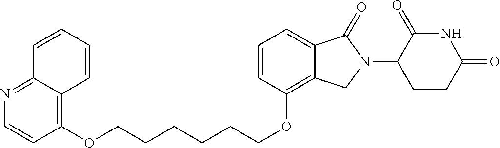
C(CCCCCOC1=C2C(=CC=C1)C(=O)N(C1C(=O)NC(=O)CC1)C2)OC1=C2C(=NC=C1)C=CC=C2
